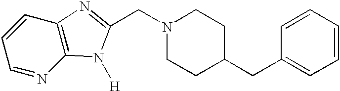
C1=CC2=C(N=C1)N([H])C(CN1CCC(CC3=CC=CC=C3)CC1)=N2
